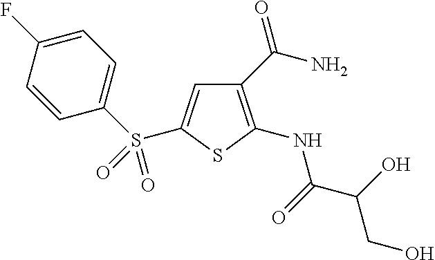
C1(C(N)=O)=C(NC(C(O)CO)=O)SC(S(C2=CC=C(F)C=C2)(=O)=O)=C1
